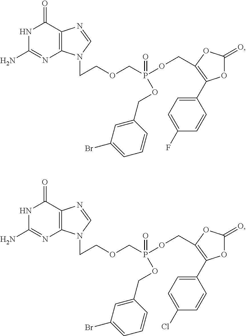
C12=C(C(=O)NC(N)=N1)N=CN2CCOCP(OCC1=C(C2=CC=C(F)C=C2)OC(=O)O1)(OCC1=CC(Br)=CC=C1)=O.C12=C(C(=O)NC(N)=N1)N=CN2CCOCP(OCC1=C(C2=CC=C(Cl)C=C2)OC(=O)O1)(OCC1=CC(Br)=CC=C1)=O
